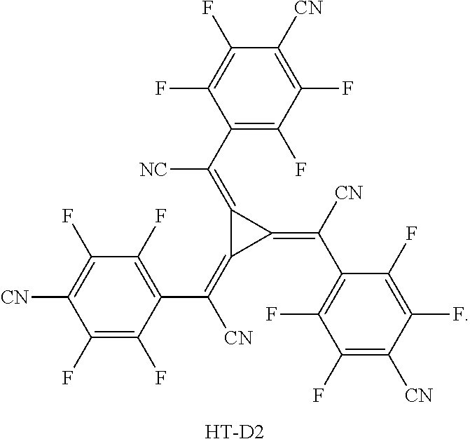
C1(C([NC])=C2C(=C(C3=C(F)C(F)=C([CN])C(F)=C3F)[CN])C2=C(C2=C(F)C(F)=C([CN])C(F)=C2F)[CN])=C(F)C(F)=C([CN])C(F)=C1F.[HT-D2]
